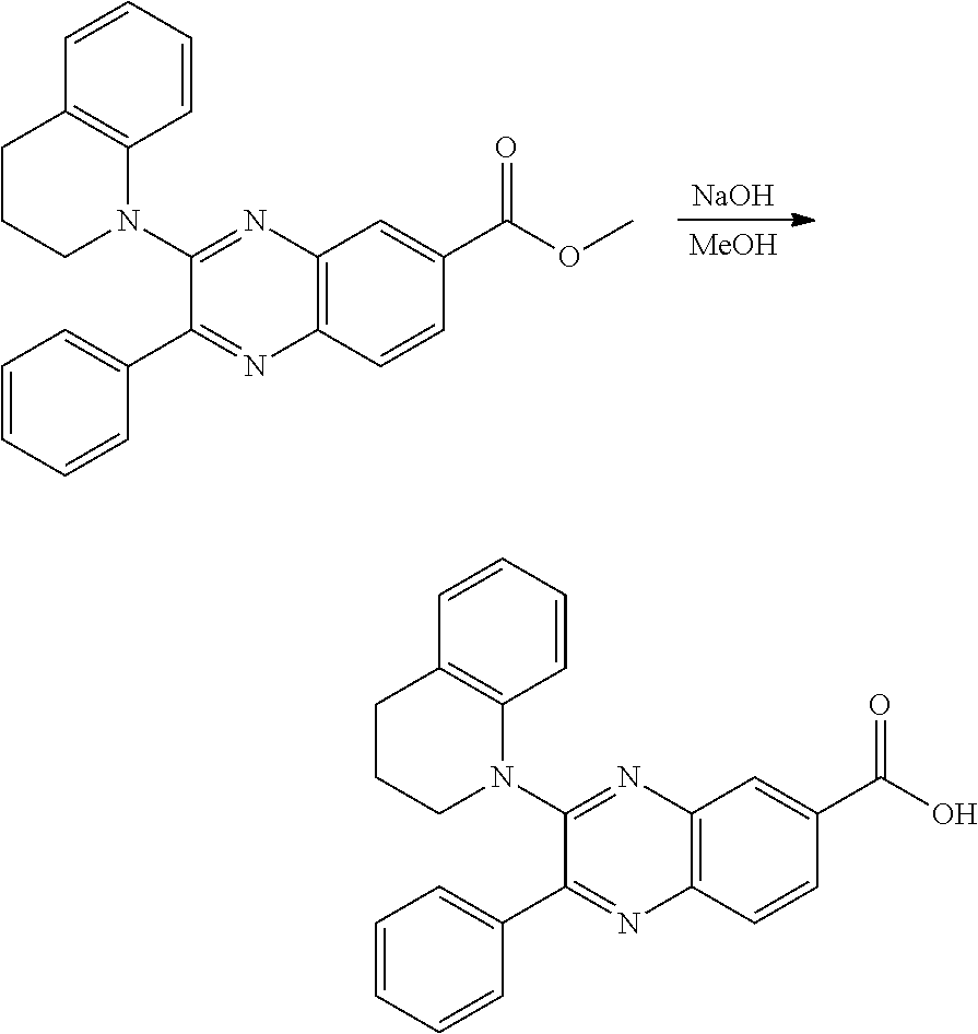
[MeOH].[NaOH].C1(N2C3=C(CCC2)C=CC=C3)=NC2=C(N=C1C1=CC=CC=C1)C=CC(C(OC)=O)=C2.C1(N2C3=C(CCC2)C=CC=C3)=NC2=C(N=C1C1=CC=CC=C1)C=CC(C(O)=O)=C2
